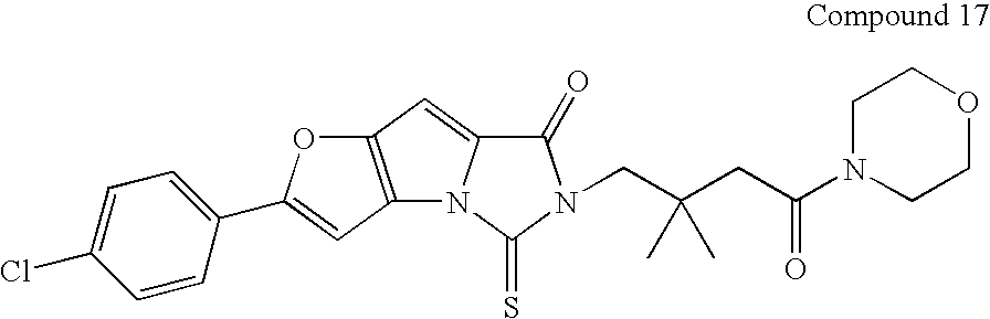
C12=C(C=C(C3=CC=C(Cl)C=C3)O1)N1C(=C2)C(=O)N(CC(CC(N2CCOCC2)=O)(C)C)C1=S
